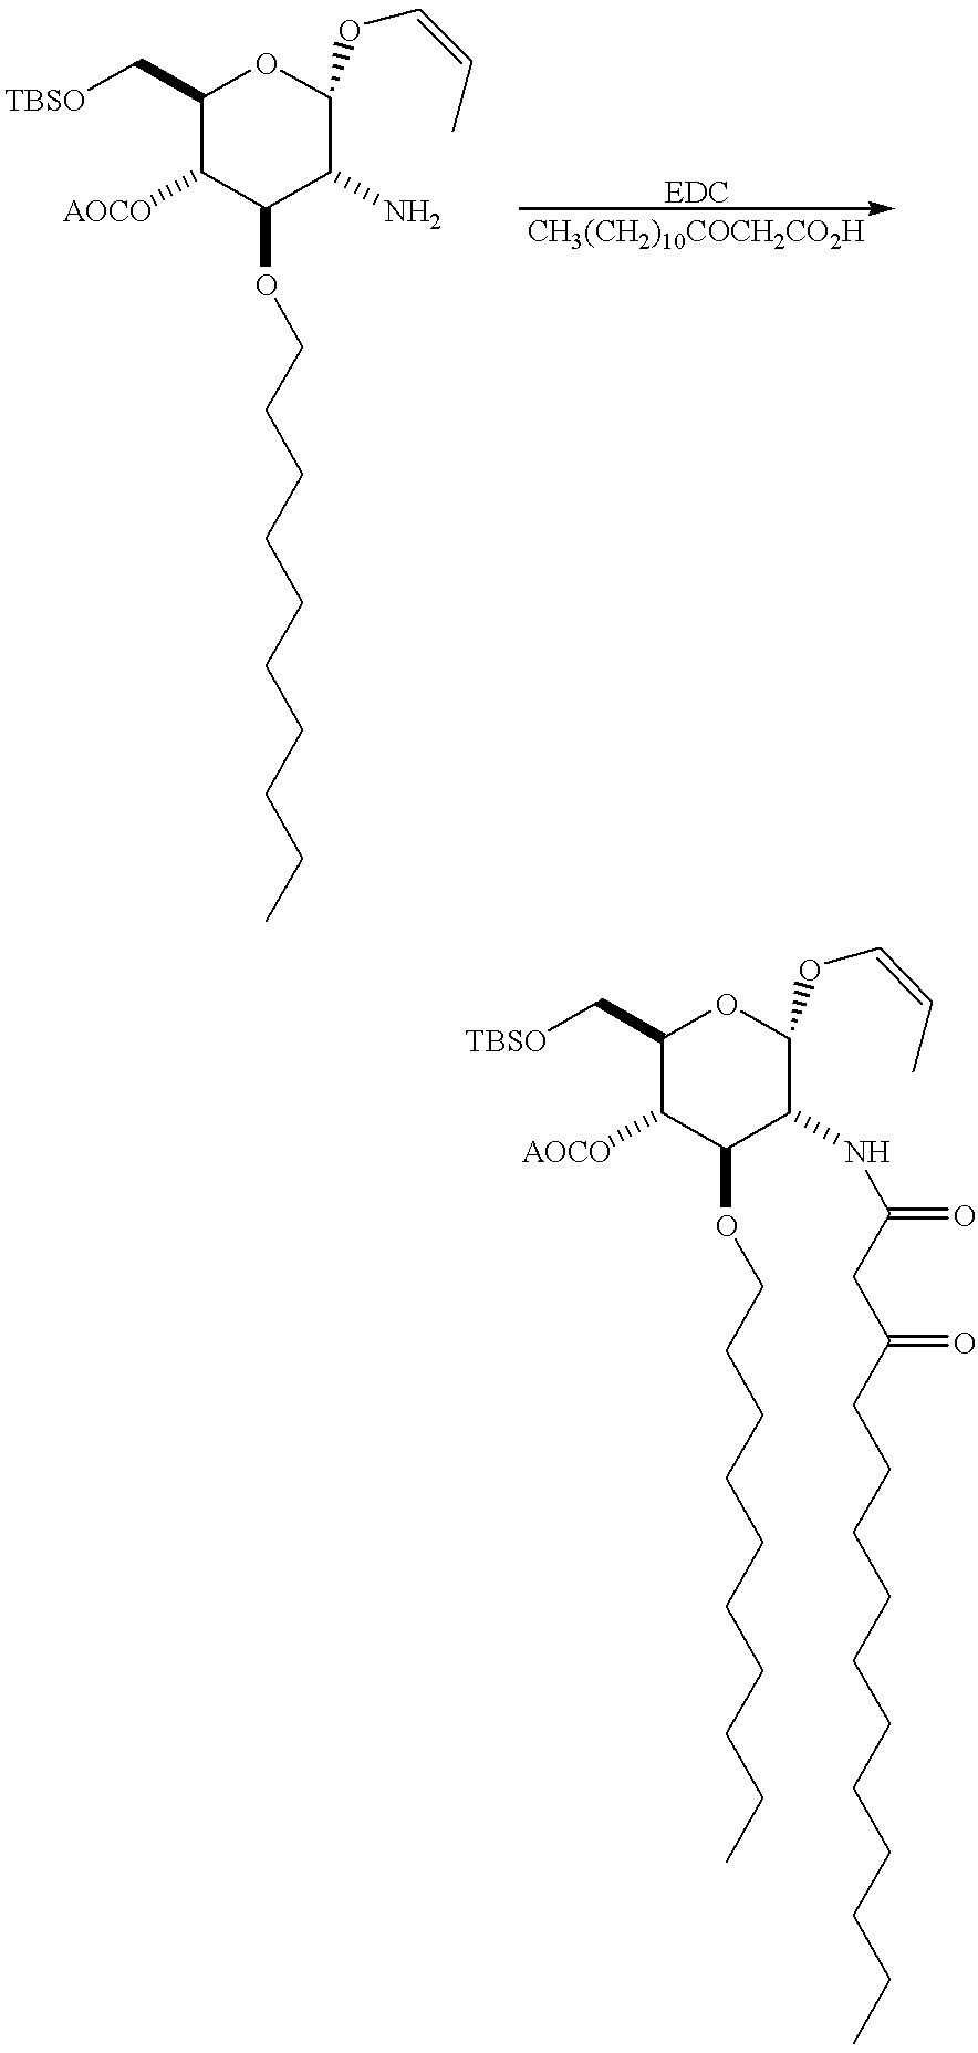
C1(C[TBSO])C([AOCO])C(OCCCCCCCCCC)C(N)C(OC=CC)O1.C1(C[TBSO])C([AOCO])C(OCCCCCCCCCC)C(NC(CC(CCCCCCCCCCC)=O)=O)C(OC=CC)O1
